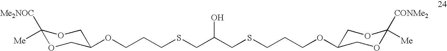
C1([Me])([Me2NOC])OCC(OCCCSCC(CSCCCOC2COC([Me])([CONMe2])OC2)O)CO1
